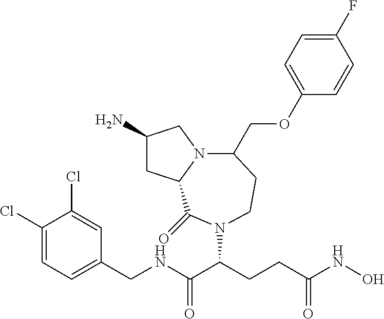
C1(N)CC2N(C1)C(COC1=CC=C(F)C=C1)CCN(C(CCC(NO)=O)C(NCC1=CC=C(Cl)C(Cl)=C1)=O)C2=O
